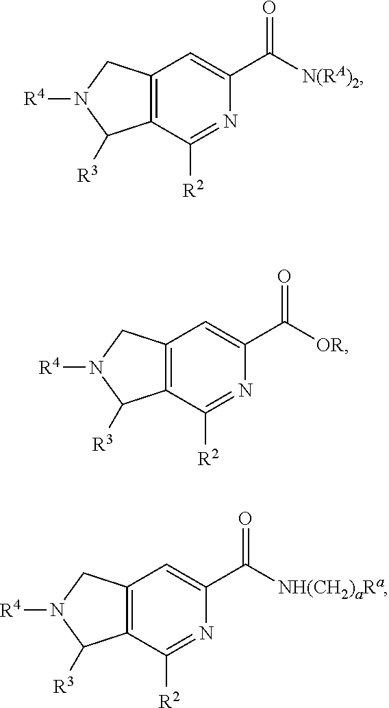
C12=C(C([R2])=NC(C([N(RA)2])=O)=C1)C([R3])N([R4])C2.C12=C(C([R2])=NC(C([OR])=O)=C1)C([R3])N([R4])C2.C12=C(C([R2])=NC(C([NH(CH2)aRa])=O)=C1)C([R3])N([R4])C2
